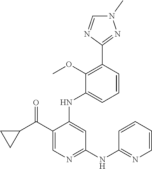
C1=CC(C2=NN(C)C=N2)=C(OC)C(NC2=CC(NC3=NC=CC=C3)=NC=C2C(C2CC2)=O)=C1
